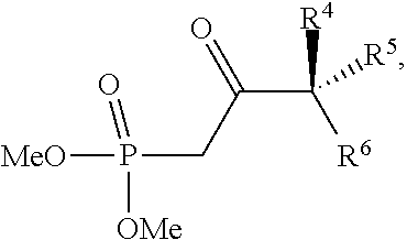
[MeO]P([OMe])(CC(C([R4])([R6])[R5])=O)=O
